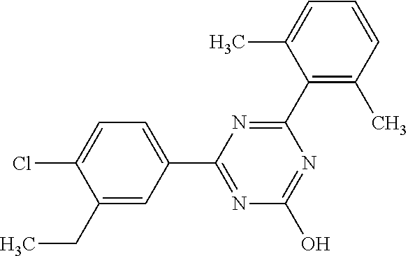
N1=C(O)N=C(C2=CC=C(Cl)C(CC)=C2)N=C1C1=C(C)C=CC=C1C
